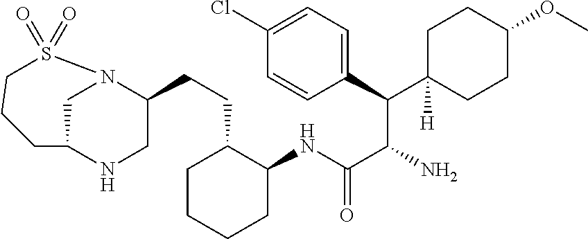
C(C(N)C(C1=CC=C(Cl)C=C1)C1([H])CCC(OC)CC1)(=O)NC1C(CCC2CNC3CN2S(=O)(=O)CCC3)CCCC1
